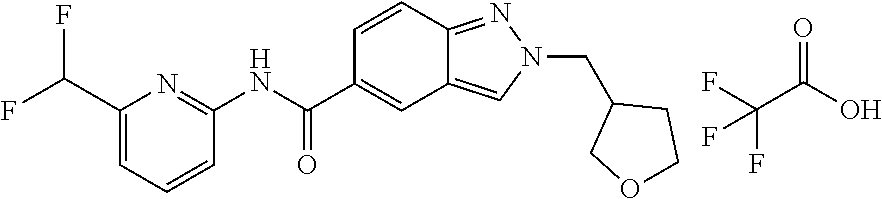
C1(C(F)F)=CC=CC(NC(C2=CC3=CN(CC4COCC4)N=C3C=C2)=O)=N1.C(C(O)=O)(F)(F)F
